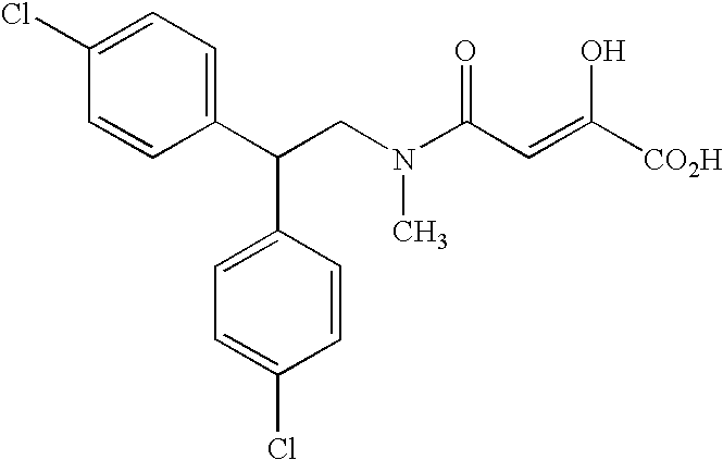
C1(Cl)=CC=C(C(CN(C)C(C=C([CO2H])O)=O)C2=CC=C(Cl)C=C2)C=C1
